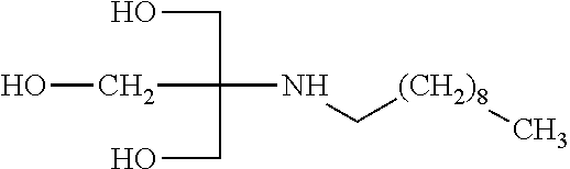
[(CH2)8](C)CNC(CO)(CO)CO
